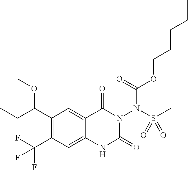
C1(C(OC)CC)=C(C(F)(F)F)C=C2C(=C1)C(=O)N(N(S(C)(=O)=O)C(OCCCCC)=O)C(=O)N2
